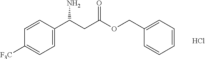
C1([F3C])=CC=C(C(CC(OCC2=CC=CC=C2)=O)N)C=C1.Cl
